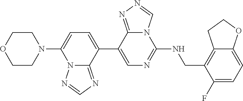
C1=C(N2CCOCC2)N2C(=NC=N2)C(C2=CN=C(NCC3=C4C(=CC=C3F)OCC4)N3C2=NN=C3)=C1
